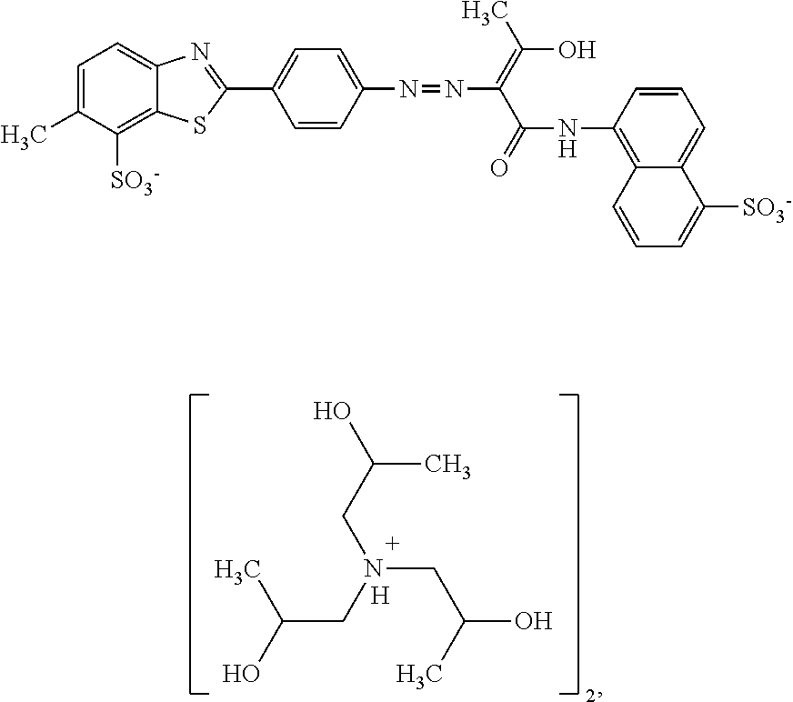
N(CC(C)O)(CC(C)O)CC(C)O.[H].C1=C(C)C([SO3-])=C2C(=C1)N=C(C1=CC=C(N=NC(C(=O)NC3=C4C(=CC=C3)C([SO3-])=CC=C4)=C(C)O)C=C1)S2
